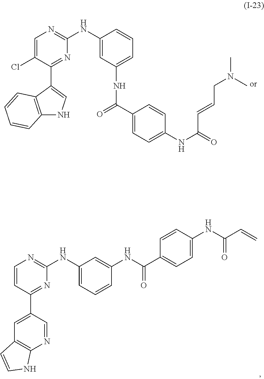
C1(NC2=NC=C(Cl)C(C3=CNC4=C3C=CC=C4)=N2)=CC(NC(C2=CC=C(NC(=O)C=CCN(C)C)C=C2)=O)=CC=C1.C1(NC2=NC=CC(C3=CC4=C(N=C3)NC=C4)=N2)=CC=CC(NC(C2=CC=C(NC(C=C)=O)C=C2)=O)=C1
